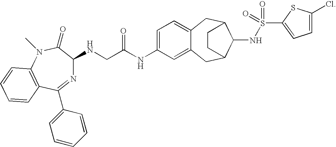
C(NC1=CC=C2C(=C1)CC1C(NS(C3=CC=C(Cl)S3)(=O)=O)C(C2)CC1)(=O)CNC1N=C(C2=CC=CC=C2)C2=C(N(C)C1=O)C=CC=C2
